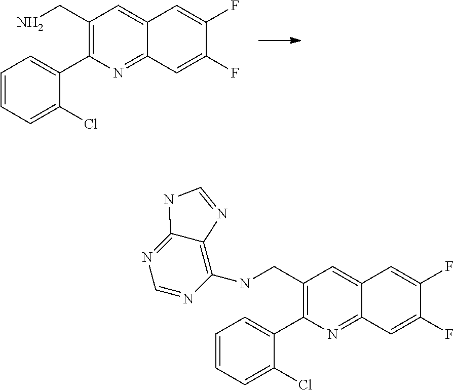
C1=CC=C(Cl)C(C2=C(CN)C=C3C(=N2)C=C(F)C(F)=C3)=C1.C1=CC=C(Cl)C(C2=C(CNC3=C4C(=NC=N3)NC=N4)C=C3C(=N2)C=C(F)C(F)=C3)=C1
